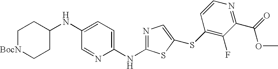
C1(NC2CC[BocN]CC2)=CC=C(NC2=NC=C(SC3=C(F)C(C(=O)OC)=NC=C3)S2)N=C1
